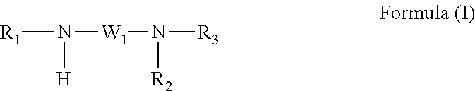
[R1]N([W1]N([R3])[R2])[H]
